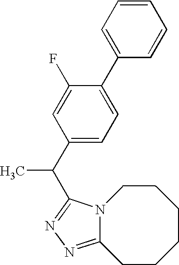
CC(C1=CC=C(C2=CC=CC=C2)C(F)=C1)C1=NN=C2N1CCCCCC2
